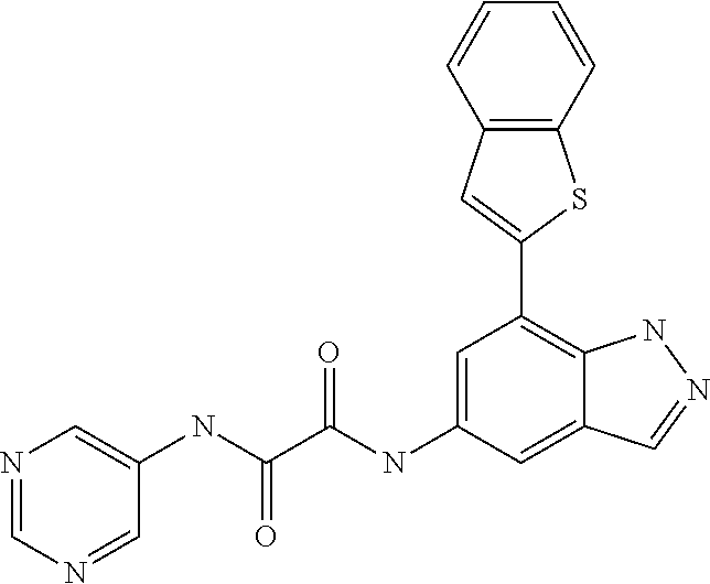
C1(NC(=O)C(=O)NC2=CC(C3=CC4=C(S3)C=CC=C4)=C3C(=C2)C=NN3)=CN=CN=C1
